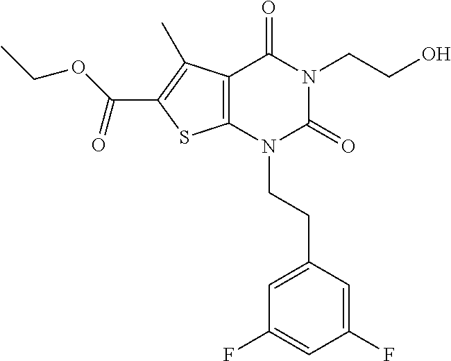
C12=C(N(CCC3=CC(F)=CC(F)=C3)C(=O)N(CCO)C1=O)SC(C(OCC)=O)=C2C
